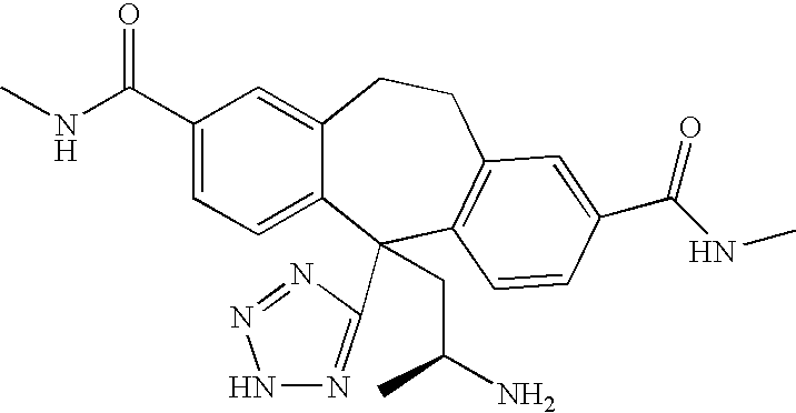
C1(C(NC)=O)=CC=C2C(=C1)CCC1=C(C2(C2=NNN=N2)CC(N)C)C=CC(C(NC)=O)=C1
